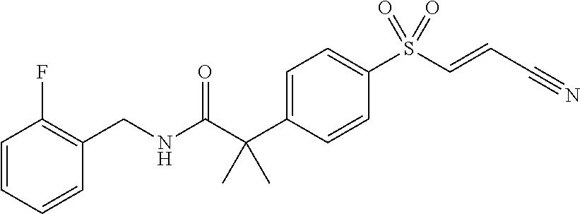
C1(F)=C(CNC(C(C2=CC=C(S(C=CC#N)(=O)=O)C=C2)(C)C)=O)C=CC=C1
